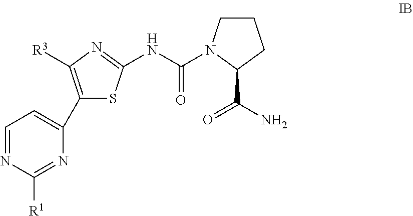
C1(C2=CC=NC([R1])=N2)=C([R3])N=C(NC(=O)N2CCCC2C(=O)N)S1
